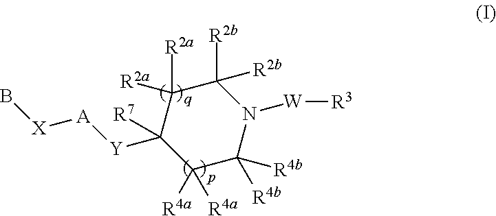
C1([R2b])([R2b])C([R2a])([R2a])C([Y][A][X]B)([R7])C([R4a])([R4a])C([R4b])([R4b])N1[W][R3]
